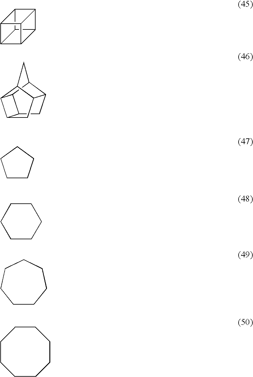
C12C3C4C5C(C14)C2C53.C12CC3C4C1C1C2CC3C1C4.C1CCCC1.C1CCCCC1.C1CCCCCC1.C1CCCCCCC1
